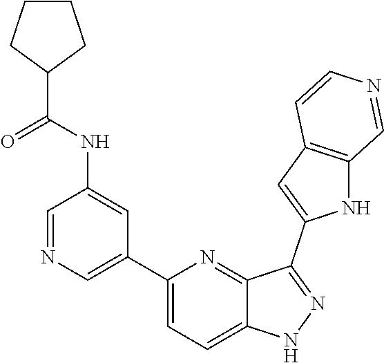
C1(C2=CN=CC(NC(C3CCCC3)=O)=C2)=CC=C2C(=N1)C(C1=CC3=C(N1)C=NC=C3)=NN2
